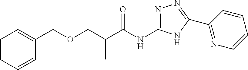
C(C(NC1=NN=C(C2=NC=CC=C2)N1)=O)(COCC1=CC=CC=C1)C
